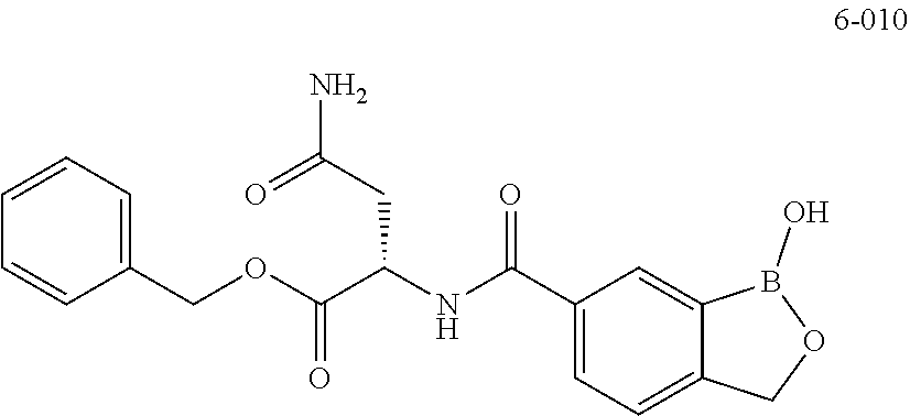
C1(C(NC(C(OCC2=CC=CC=C2)=O)CC(N)=O)=O)=CC=C2C(=C1)B(O)OC2
